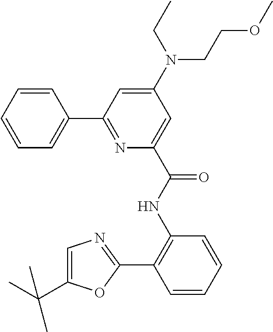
C1=CC(C2=NC(C(NC3=C(C4=NC=C(C(C)(C)C)O4)C=CC=C3)=O)=CC(N(CCOC)CC)=C2)=CC=C1
